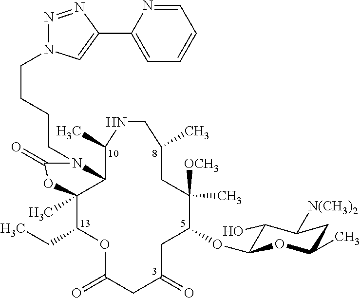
C12C(C)(C(CC)OC(=O)CC(=O)CC(OC3C(O)C([N(CH3)2])CC(C)O3)C(C)([OCH3])CC(C)CNC1C)OC(=O)N2CCCCN1N=NC(C2=CC=CC=N2)=C1
